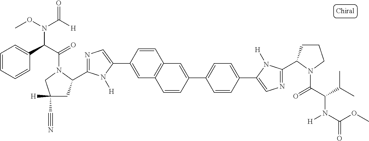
C1C(C2=NC=C(C3=CC4=C(C=C3)C=C(C3=CC=C(C5=CN=C(C6CCCN6C(C(N(C(=O)OC)[H])C(C)C)=O)N5[H])C=C3)C=C4)N2[H])N(C(C(N(OC)C([H])=O)C2=CC=CC=C2)=O)CC1(C#N)[H]
